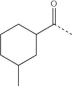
C1CC(C(=O)C)CC(C)C1
